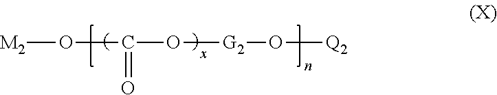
[M2]OC(O[G2]O[Q2])=O
